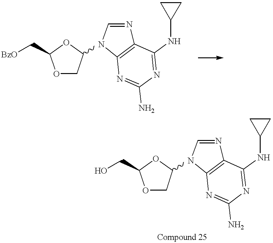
O1CC(N2C=NC3=C2N=C(N)N=C3NC2CC2)OC1C[BzO].O1CC(N2C=NC3=C2N=C(N)N=C3NC2CC2)OC1CO
